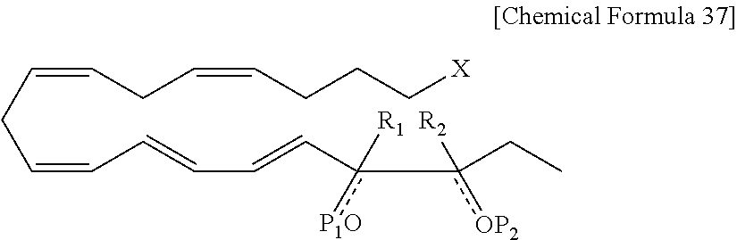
C(=CCC=CC=CC=Cc(-c(CC)([R2])[OP2])([R1])[P1O])CC=CCCC[X]
